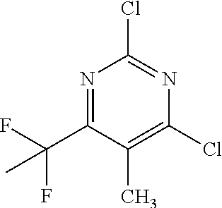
N1=C(C(F)(F)C)C(C)=C(Cl)N=C1Cl
